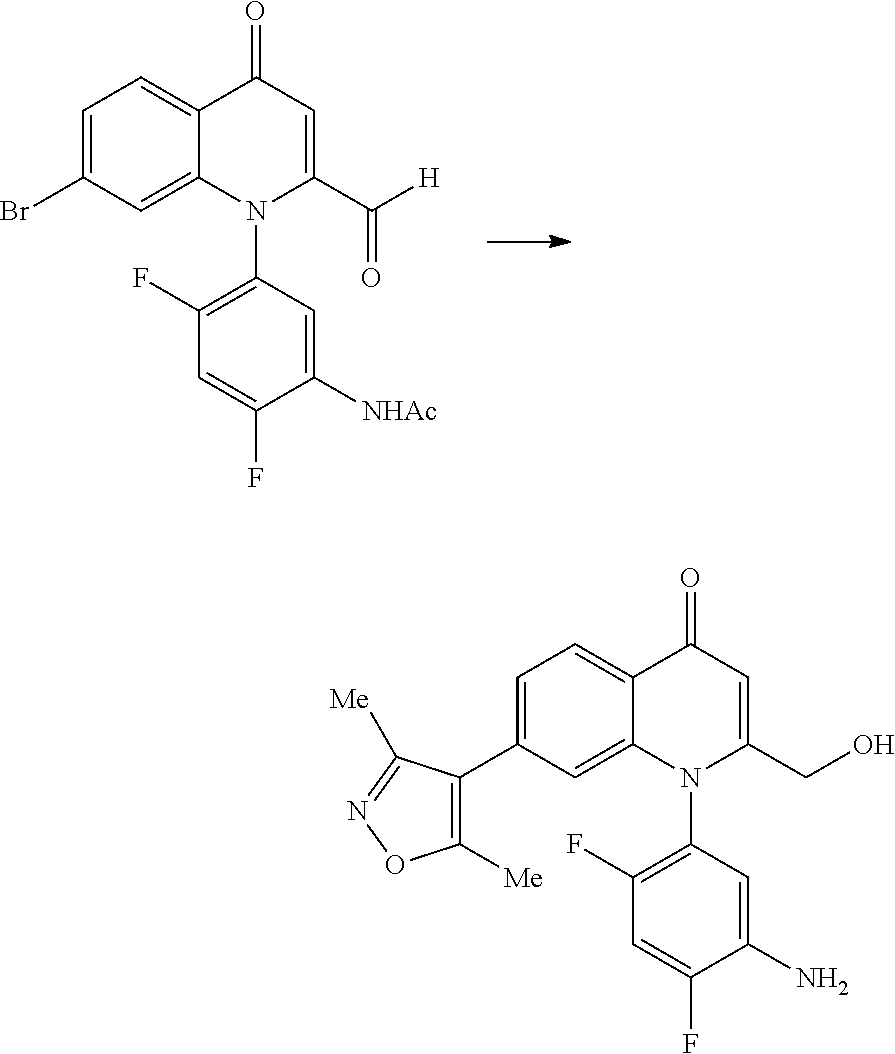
BrC1=CC=C2C(=C1)N(C1=C(F)C=C(F)C([NHAc])=C1)C(C([H])=O)=CC2=O.C1([Me])=C(C2=CC=C3C(=C2)N(C2=C(F)C=C(F)C(N)=C2)C(CO)=CC3=O)C([Me])=NO1
